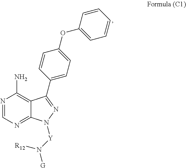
N1=CN=C2C(=C1N)C(C1=CC=C(OC3=CC=CC=C3)C=C1)=NN2[Y]N([R12])[G]
